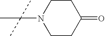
N1(C(C)(C)C)CCC(=O)CC1
